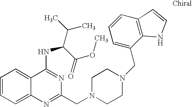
C1=CC=C2C(=C1)C(NC(C(OC)=O)C(C)C)=NC(CN1CCN(CC3=CC=CC4=C3NC=C4)CC1)=N2
